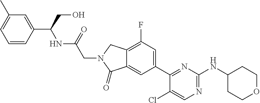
C1(Cl)=CN=C(NC2CCOCC2)N=C1C1=CC(F)=C2C(=C1)C(=O)N(CC(=O)NC(C1=CC(C)=CC=C1)CO)C2
